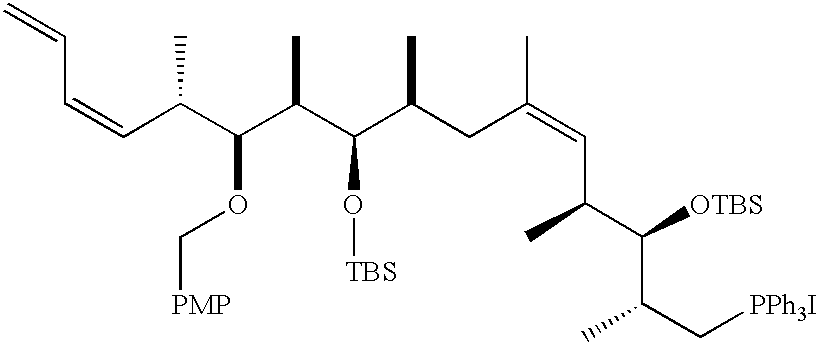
C(C(C(C(C(C(CC(=CC(C)C([OTBS])C(C)C[PPh3I])C)C)O[TBS])C)OC[PMP])C)=CC=C
